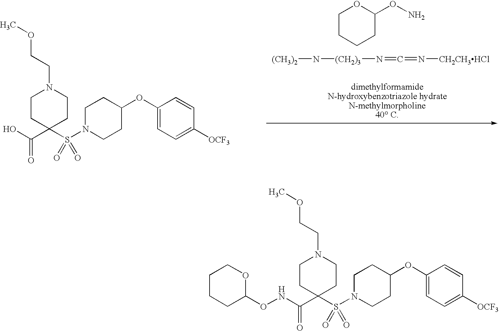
C1CCCC(ON)O1.N(=C=N[CH2CH3HCl])[(CH2)3]N[(CH3)2].S(N1CCC(OC2=CC=C([OCF3])C=C2)CC1)(C1(C(O)=O)CCN(CCOC)CC1)(=O)=O.S(N1CCC(OC2=CC=C([OCF3])C=C2)CC1)(C1(C(NOC2OCCCC2)=O)CCN(CCOC)CC1)(=O)=O
